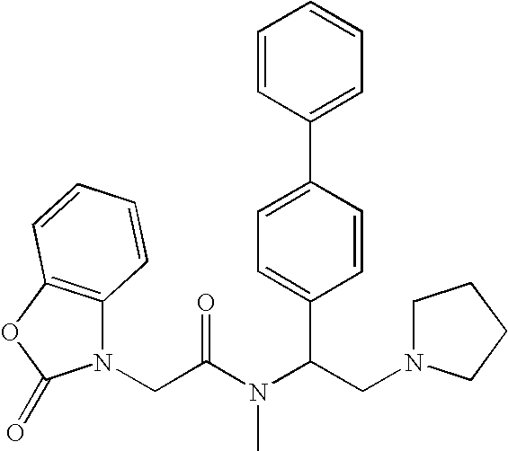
N1(CC(N(C(CN2CCCC2)C2=CC=C(C3=CC=CC=C3)C=C2)C)=O)C2=C(OC1=O)C=CC=C2
